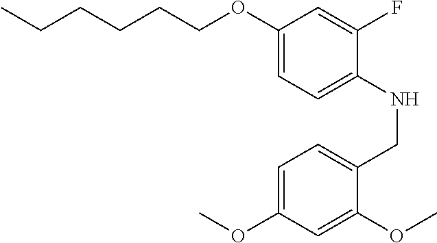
C1(OCCCCCC)=CC=C(NCC2=CC=C(OC)C=C2OC)C(F)=C1
